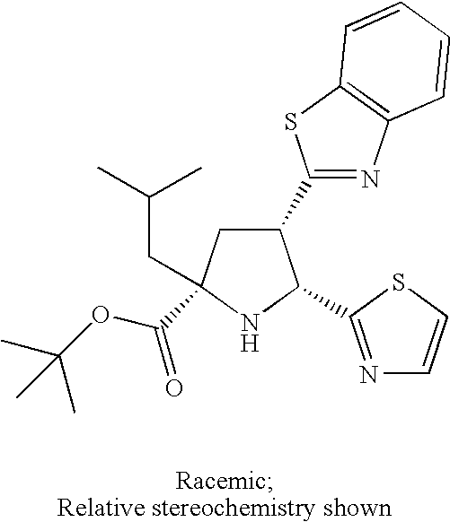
C1(C2=NC3=C(S2)C=CC=C3)CC(CC(C)C)(C(OC(C)(C)C)=O)NC1C1=NC=CS1
